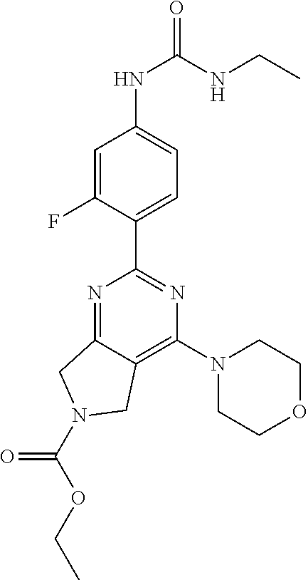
C1=C(F)C(C2=NC(N3CCOCC3)=C3C(=N2)CN(C(OCC)=O)C3)=CC=C1NC(NCC)=O
